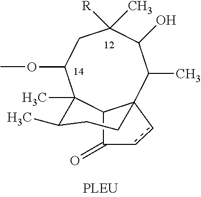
C12C(=O)ccC13C(C)C(O)C([R])(C)CC(OC)C2(C)C(C)CC3
